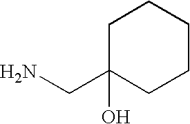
C1C(O)(CN)CCCC1
